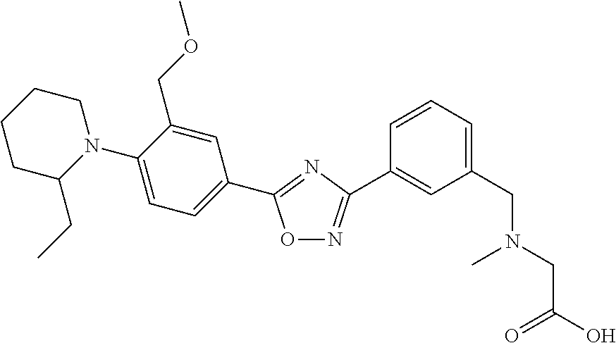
N1(C2=CC=C(C3=NC(C4=CC(CN(CC(O)=O)C)=CC=C4)=NO3)C=C2COC)CCCCC1CC
